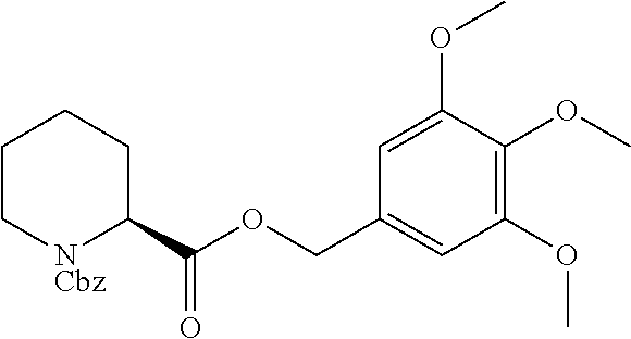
C1C[NCbz]C(C(OCC2=CC(OC)=C(OC)C(OC)=C2)=O)CC1
